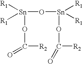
[Sn]([R1])([R1])(O[Sn]([R1])([R1])OC([R2])=O)OC([R2])=O
